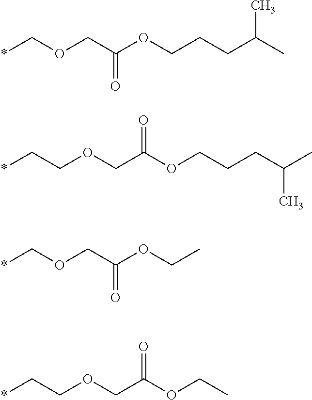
*COCC(OCCCC(C)C)=O.*CCOCC(OCCCC(C)C)=O.*COCC(OCC)=O.*CCOCC(OCC)=O
